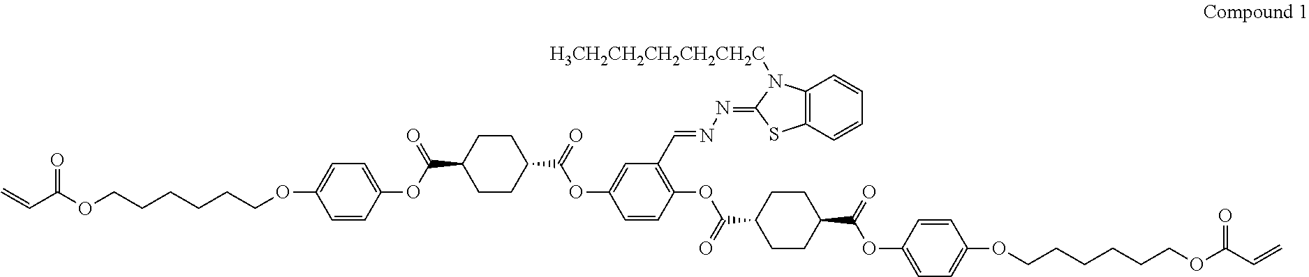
C(C(OCCCCCCOC1=CC=C(OC(C2CCC(C(=O)OC3=CC(C=NN=C4SC5=C(N4[H3CH2CH2CH2CH2CH2C])C=CC=C5)=C(OC(C4CCC(C(=O)OC5=CC=C(OCCCCCCOC(C=C)=O)C=C5)CC4)=O)C=C3)CC2)=O)C=C1)=O)=C
